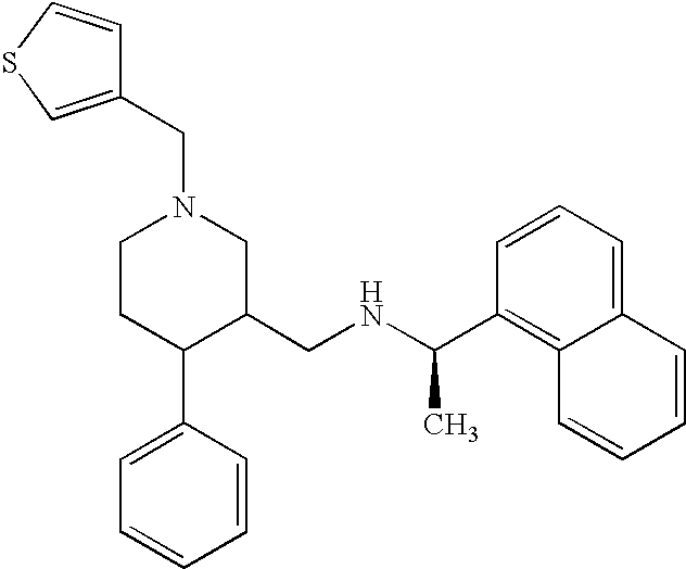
C1CC(C2=CC=CC=C2)C(CNC(C2=C3C(=CC=C2)C=CC=C3)C)CN1CC1=CSC=C1
